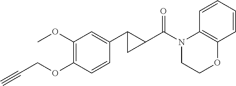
C1=CC=CC2=C1N(C(C1C(C3=CC(OC)=C(OCC#C)C=C3)C1)=O)CCO2
